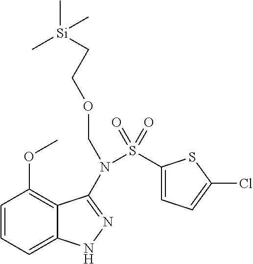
C1=CC=C2C(=C1OC)C(N(S(C1=CC=C(Cl)S1)(=O)=O)COCC[Si](C)(C)C)=NN2
